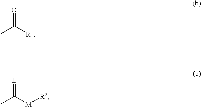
O=C([R1])C.[L]=C([M][R2])C
